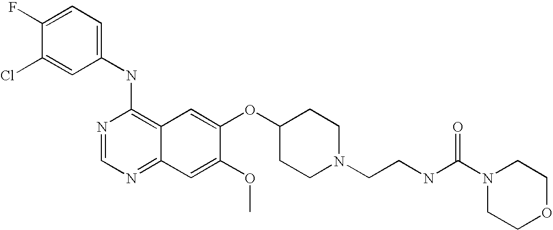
C1(NC2=C3C(=NC=N2)C=C(OC)C(OC2CCN(CCNC(N4CCOCC4)=O)CC2)=C3)=CC=C(F)C(Cl)=C1
